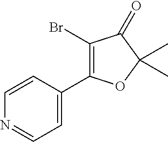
C1(Br)=C(C2=CC=NC=C2)OC(C)(C)C1=O
